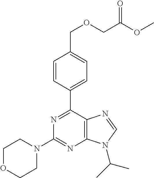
C1=CC(C2=NC(N3CCOCC3)=NC3=C2N=CN3C(C)C)=CC=C1COCC(OC)=O
